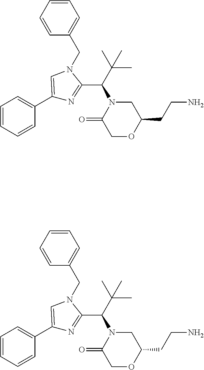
C1=CC=CC(C2=CN(CC3=CC=CC=C3)C(C(C(C)(C)C)N3C(=O)COC(CCN)C3)=N2)=C1.C1=CC=CC(C2=CN(CC3=CC=CC=C3)C(C(C(C)(C)C)N3C(=O)COC(CCN)C3)=N2)=C1
